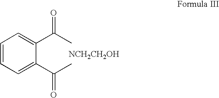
C1=CC=C(C(C)=O)C(C(C)=O)=C1.[NCH2CH2OH]
